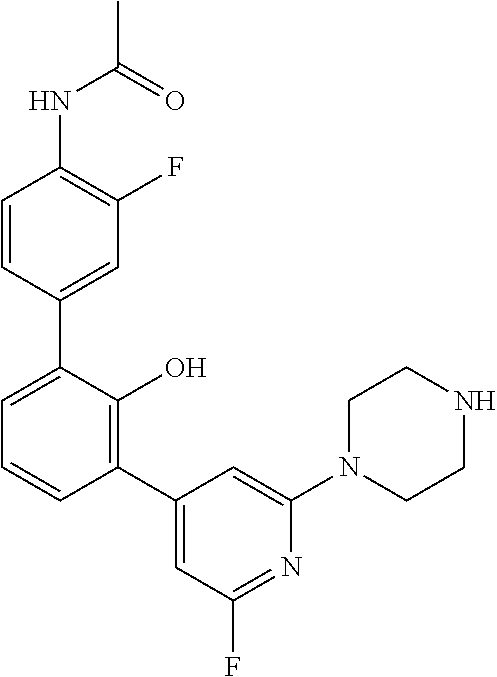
C1(NC(C)=O)=C(F)C=C(C2=CC=CC(C3=CC(F)=NC(N4CCNCC4)=C3)=C2O)C=C1
